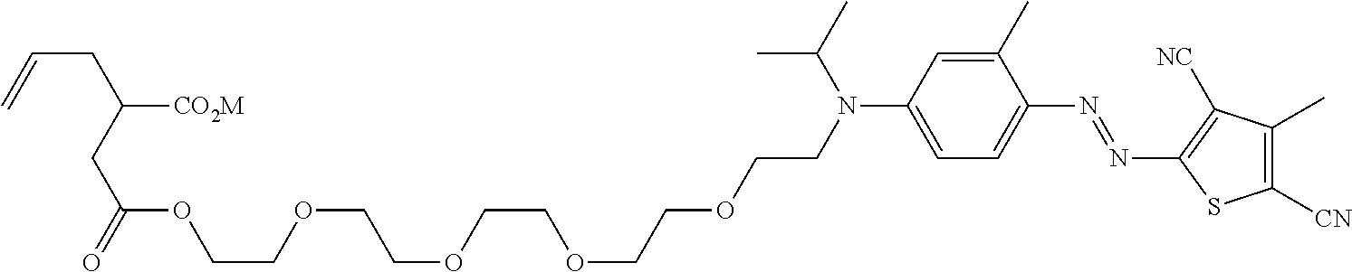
C1(C)=CC(N(CCOCCOCCOCCOCCOC(CC([CO2M])CC=C)=O)C(C)C)=CC=C1N=NC1=C([NC])C(C)=C([CN])S1
